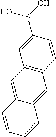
C1=CC2=CC3=C(C=C2C=C1)C=CC(B(O)O)=C3
